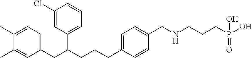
C1(C)=CC=C(CC(CCCC2=CC=C(CNCCCP(O)(=O)O)C=C2)C2=CC=CC(Cl)=C2)C=C1C
